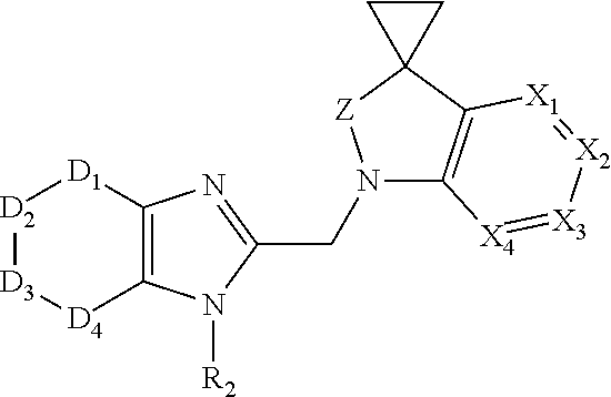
[D2]1[D3][D4]C2=C([D1]1)N=C(CN1C3=C(C4([Z]1)CC4)[X1]=[X2][X3]=[X4]3)N2[R2]
